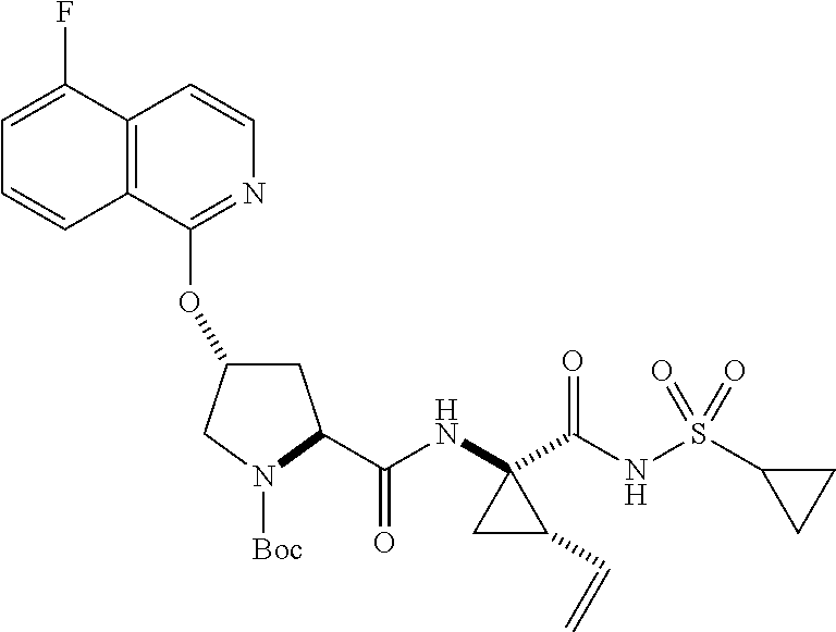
C1=C(F)C2=C(C=C1)C(OC1CC(C(NC3(C(NS(C4CC4)(=O)=O)=O)CC3C=C)=O)N([Boc])C1)=NC=C2
